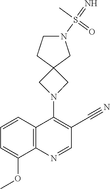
C12=C(C=CC=C1OC)C(N1CC3(C1)CN(S(=N)(C)=O)CC3)=C(C#N)C=N2
